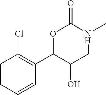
O1C(C2=C(Cl)C=CC=C2)C(O)CN(C)C1=O
